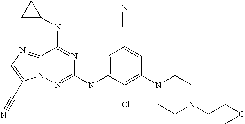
C1=C(NC2=NN3C(=NC=C3C#N)C(NC3CC3)=N2)C(Cl)=C(N2CCN(CCOC)CC2)C=C1C#N
